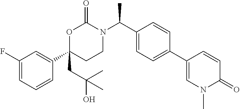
O1C(C2=CC(F)=CC=C2)(CC(O)(C)C)CCN(C(C2=CC=C(C3=CN(C)C(=O)C=C3)C=C2)C)C1=O
